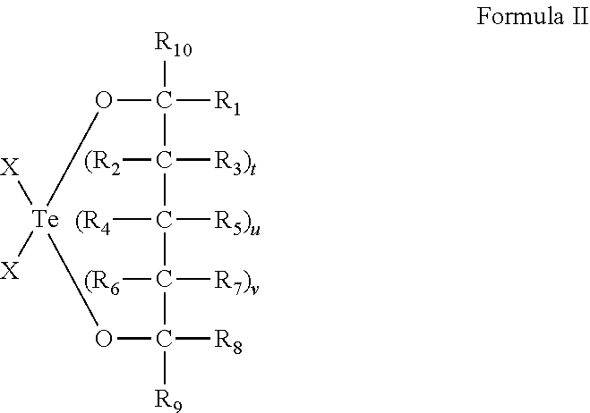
O1C([R1])([R10])C([(R2])([R3)t])C([(R4])([R5)u])C([(R6])([R7)v])C([R8])([R9])O[Te]1([X])[X]
